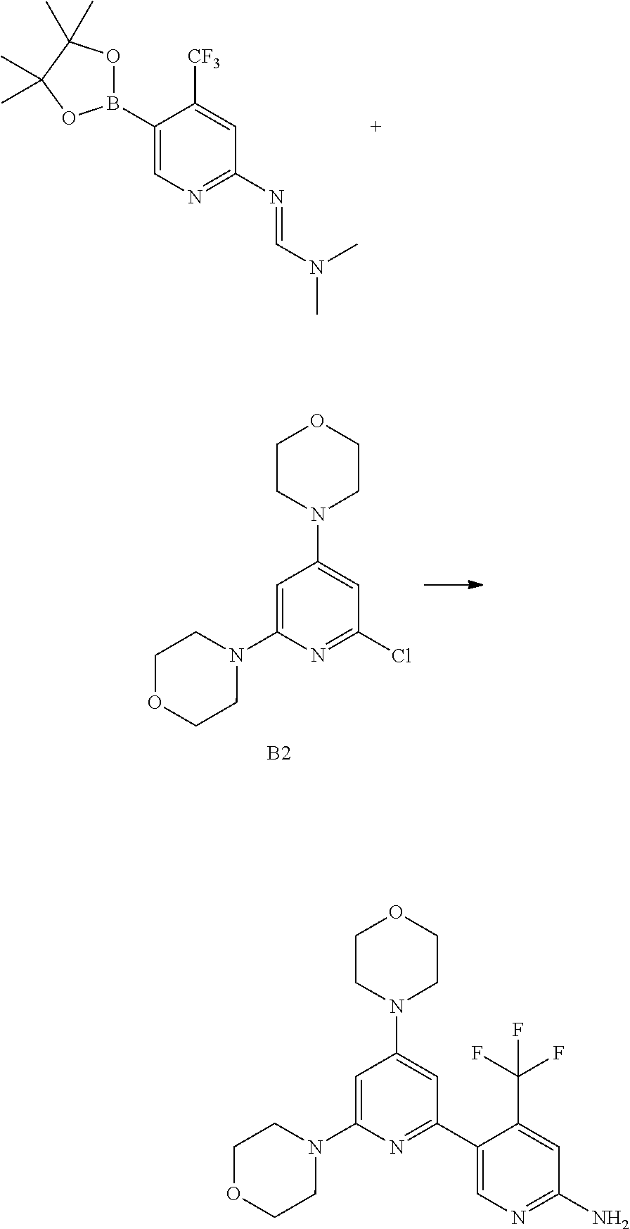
C1=C(N2CCOCC2)C=C(N2CCOCC2)N=C1C1=CN=C(N)C=C1C(F)(F)F.B1(C2=CN=C(N=CN(C)C)C=C2[CF3])OC(C)(C)C(C)(C)O1.C1=C(N2CCOCC2)C=C(N2CCOCC2)N=C1Cl.[B2]
